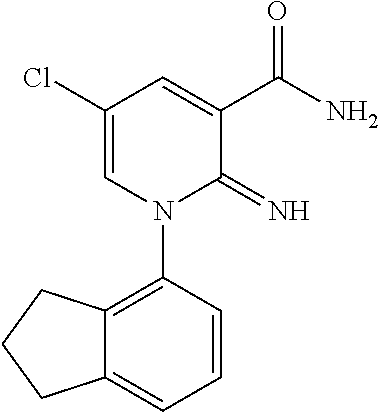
C1(Cl)=CN(C2=C3C(=CC=C2)CCC3)C(=N)C(C(N)=O)=C1
